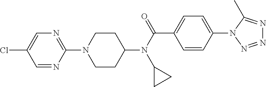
N1=C(N2CCC(N(C(=O)C3=CC=C(N4C(C)=NN=N4)C=C3)C3CC3)CC2)N=CC(Cl)=C1
